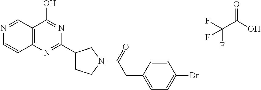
FC(C(O)=O)(F)F.N1=CC2=C(C=C1)N=C(C1CCN(C(=O)CC3=CC=C(Br)C=C3)C1)N=C2O
